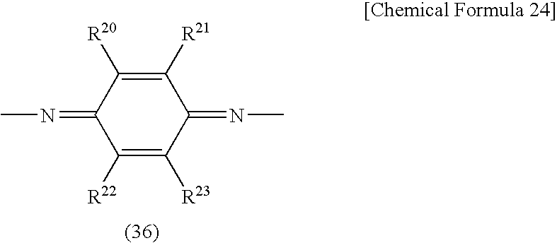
C1(=NC)C([R22])=C([R23])C(=NC)C([R21])=C1[R20]
